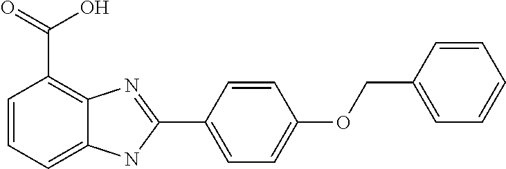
C1=CC=C2C(=C1C(=O)O)N=C(C1=CC=C(OCC3=CC=CC=C3)C=C1)N2
